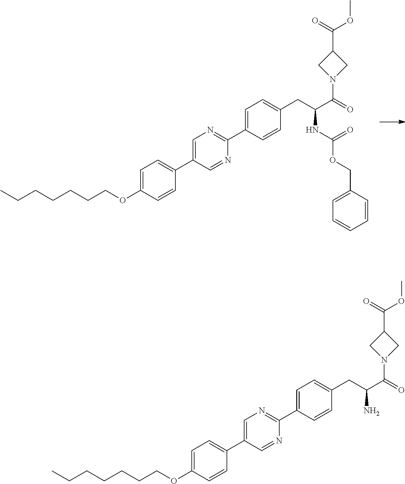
CCCCCCCOC1=CC=C(C2=CN=C(C3=CC=C(CC(C(=O)N4CC(C(=O)OC)C4)NC(OCC4=CC=CC=C4)=O)C=C3)N=C2)C=C1.CCCCCCCOC1=CC=C(C2=CN=C(C3=CC=C(CC(C(=O)N4CC(C(=O)OC)C4)N)C=C3)N=C2)C=C1
